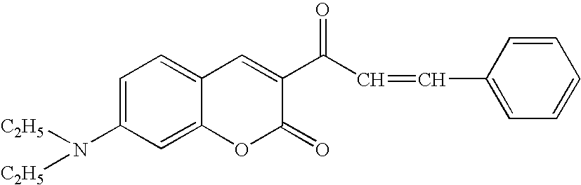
C12=CC(N([C2H5])[C2H5])=CC=C1C=C(C(=O)C=CC1=CC=CC=C1)C(=O)O2
